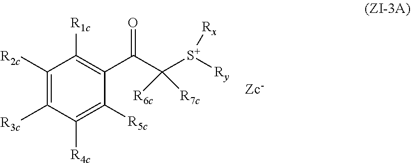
C1(C(C([S+]([Ry])[Rx])([R7c])[R6c])=O)=C([R1c])C([R2c])=C([R3c])C([R4c])=C1[R5c]
